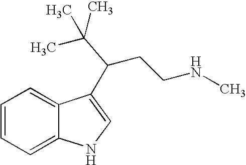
C1=CC=C2C(=C1)C(C(CCNC)C(C)(C)C)=CN2
